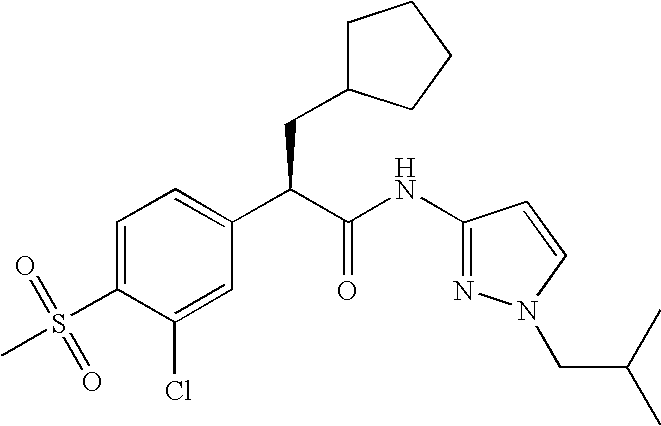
C1=C(S(=O)(C)=O)C(Cl)=CC(C(C(NC2=NN(CC(C)C)C=C2)=O)CC2CCCC2)=C1
